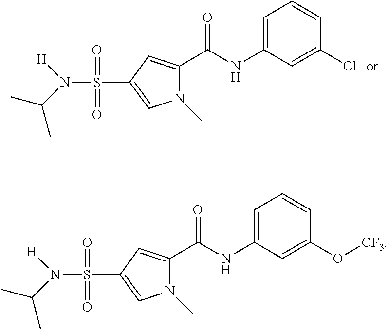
CC(N(S(C1=CN(C)C(C(NC2=CC=CC(Cl)=C2)=O)=C1)(=O)=O)[H])C.CC(N(S(C1=CN(C)C(C(NC2=CC=CC(O[CF3])=C2)=O)=C1)(=O)=O)[H])C
